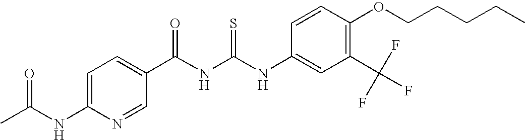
N(C(NC(=O)C1=CC=C(NC(=O)C)N=C1)=S)C1=CC(C(F)(F)F)=C(OCCCCC)C=C1
